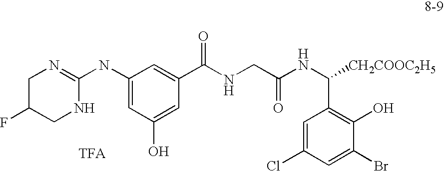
C1(NC2=NCC(F)CN2)=CC(O)=CC(C(=O)NCC(NC(C2=C(O)C(Br)=CC(Cl)=C2)[CH2COOC2H5])=O)=C1
